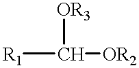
[R1]C([OR3])[OR2]
